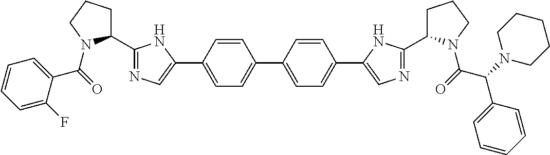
C1(F)=CC=CC=C1C(=O)N1C(C2=NC=C(C3=CC=C(C4=CC=C(C5=CN=C(C6CCCN6C(C(C6=CC=CC=C6)N6CCCCC6)=O)N5)C=C4)C=C3)N2)CCC1
